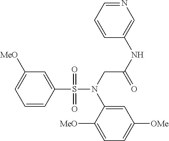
C1=CC(S(N(CC(NC2=CN=CC=C2)=O)C2=CC([OMe])=CC=C2[MeO])(=O)=O)=CC([MeO])=C1
